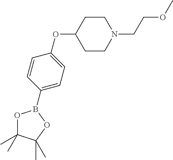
C1CN(CCOC)CCC1OC1=CC=C(B2OC(C)(C)C(C)(C)O2)C=C1
